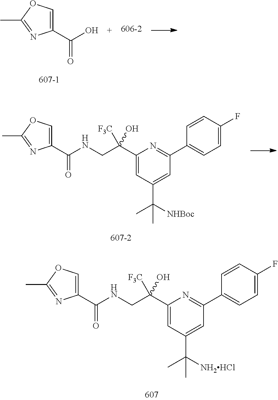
C1(C(O)=O)=COC(C)=N1.C1(C(CNC(C2=COC(C)=N2)=O)([F3C])O)=CC(C([NHBoc])(C)C)=CC(C2=CC=C(F)C=C2)=N1.C1(C(CNC(C2=COC(C)=N2)=O)([F3C])O)=CC(C([NH2HCl])(C)C)=CC(C2=CC=C(F)C=C2)=N1
